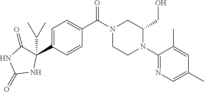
C1=C(C2(C(C)C)C(=O)NC(=O)N2)C=CC(C(N2CCN(C3=NC=C(C)C=C3C)C(CO)C2)=O)=C1
